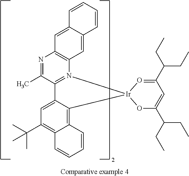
CC1=NC2=C(N3=C1C1=CC(C(C)(C)C)=C4C(=C1[Ir]31O=C(C(CC)CC)C=C(C(CC)CC)O1)C=CC=C4)C=C1C(=C2)C=CC=C1
